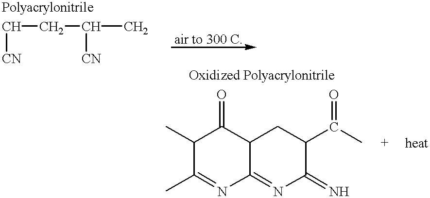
C(CC([CN])C)[CN].C1(C)C(C)=NC2=NC(=N)C(C(C)=O)CC2C1=O
